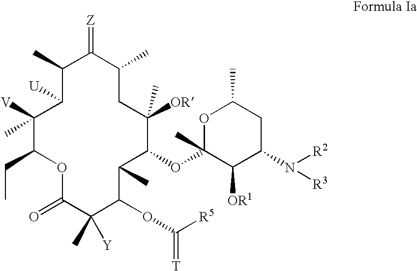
C1(C)C([U])C([V])(C)C(CC)OC(=O)C(C)([Y])C(OC([R5])=[T])C(C)C(OC2(C)C([OR1])C(N([R2])[R3])CC(C)O2)C([OR])(C)CC(C)C1=[Z]
